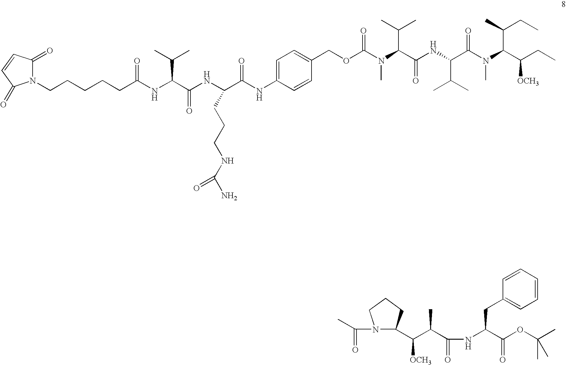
C(N1C(C(C(C(=O)NC(C(OC(C)(C)C)=O)CC2=CC=CC=C2)C)[OCH3])CCC1)(=O)C.N1(CCCCCC(NC(C(NC(C(NC2=CC=C(COC(N(C(C(NC(C(N(C(C(CC)[OCH3])C(CC)C)C)=O)C(C)C)=O)C(C)C)C)=O)C=C2)=O)CCCNC(N)=O)=O)C(C)C)=O)C(=O)C=CC1=O
